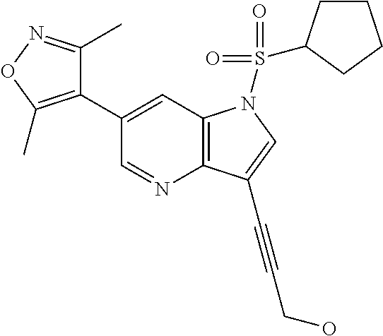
C1(C2=C(C)ON=C2C)=CC2=C(N=C1)C(C#CCO)=CN2S(=O)(=O)C1CCCC1
